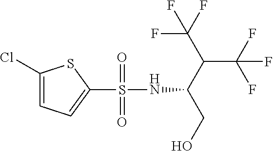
C1(Cl)=CC=C(S(NC(C(C(F)(F)F)C(F)(F)F)CO)(=O)=O)S1
